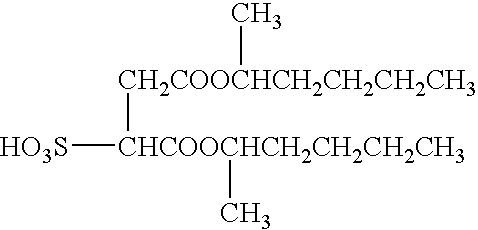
[HO3S][CHCOOCHCH2CH2CH2CH3]([CH2COOCHCH2CH2CH2CH3]C)C
